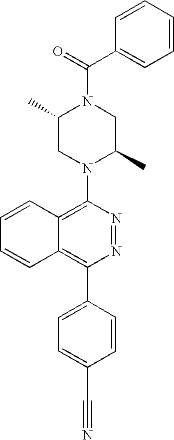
C(N1C(C)CN(C2=C3C(=C(C4=CC=C(C#N)C=C4)N=N2)C=CC=C3)C(C)C1)(C1=CC=CC=C1)=O
